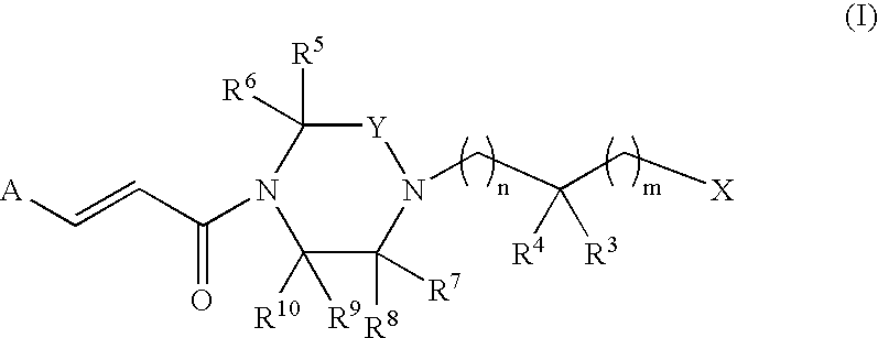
N1(C(C=C[A])=O)C([R10])([R9])C([R8])([R7])N(CC(C[X])([R4])[R3])[Y]C1([R5])[R6]
